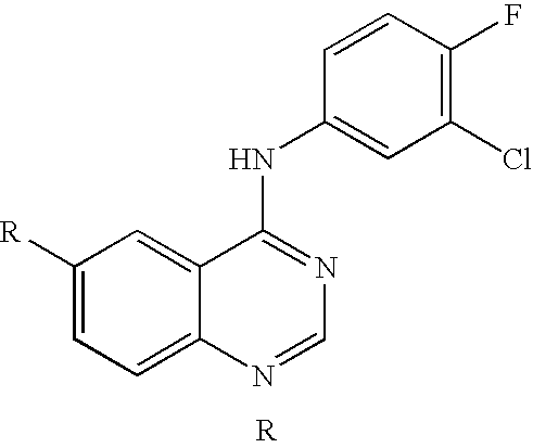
C12=CC([R])=CC=C1N=CN=C2NC1=CC(Cl)=C(F)C=C1
